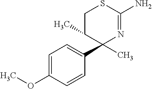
C1=C(OC)C=CC(C2(C)N=C(N)SCC2C)=C1
